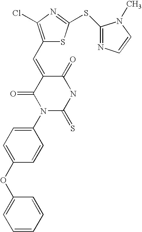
C1(OC2=CC=C(N3C(=S)NC(=O)C(=CC4=C(Cl)N=C(SC5=NC=CN5C)S4)C3=O)C=C2)=CC=CC=C1
